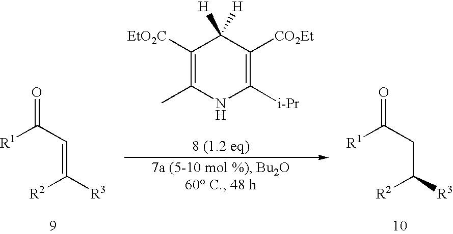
C(=C([R3])[R2])C([R1])=O.C1([EtO2C])=C(C)NC([i-Pr])=C([CO2Et])C1([H])[H].C(C([R3])[R2])C([R1])=O
